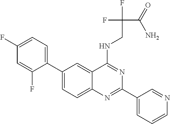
C1(C2=CC=C(F)C=C2F)=CC=C2C(=C1)C(NCC(F)(F)C(N)=O)=NC(C1=CC=CN=C1)=N2
